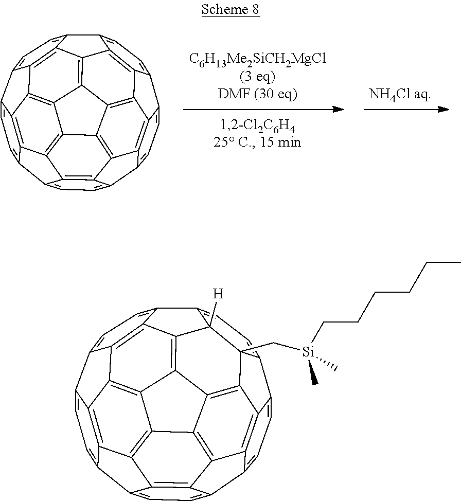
C1=C2C3=C4C(=C1)C1=CC=C5C6=C1C4=C1C4=C3C3=C7C8=C4C4=C9C%10=C(C6=C14)C5=CC=C%10C1=CC=C(C7=CC=C23)C8=C91.C1=C2C3=C4C(=C1)C1=CC=C5C6=C1C4=C1C4=C3C3=C7C8=C4C4=C9C%10=C(C6=C14)C5=CC=C%10C1=CC=C(C7=CC=C23)C8([H])C91C[Si](CCCCCC)(C)C
